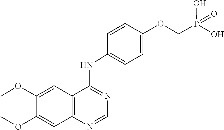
C1=NC2=C(C(NC3=CC=C(OCP(O)(O)=O)C=C3)=N1)C=C(OC)C(OC)=C2
